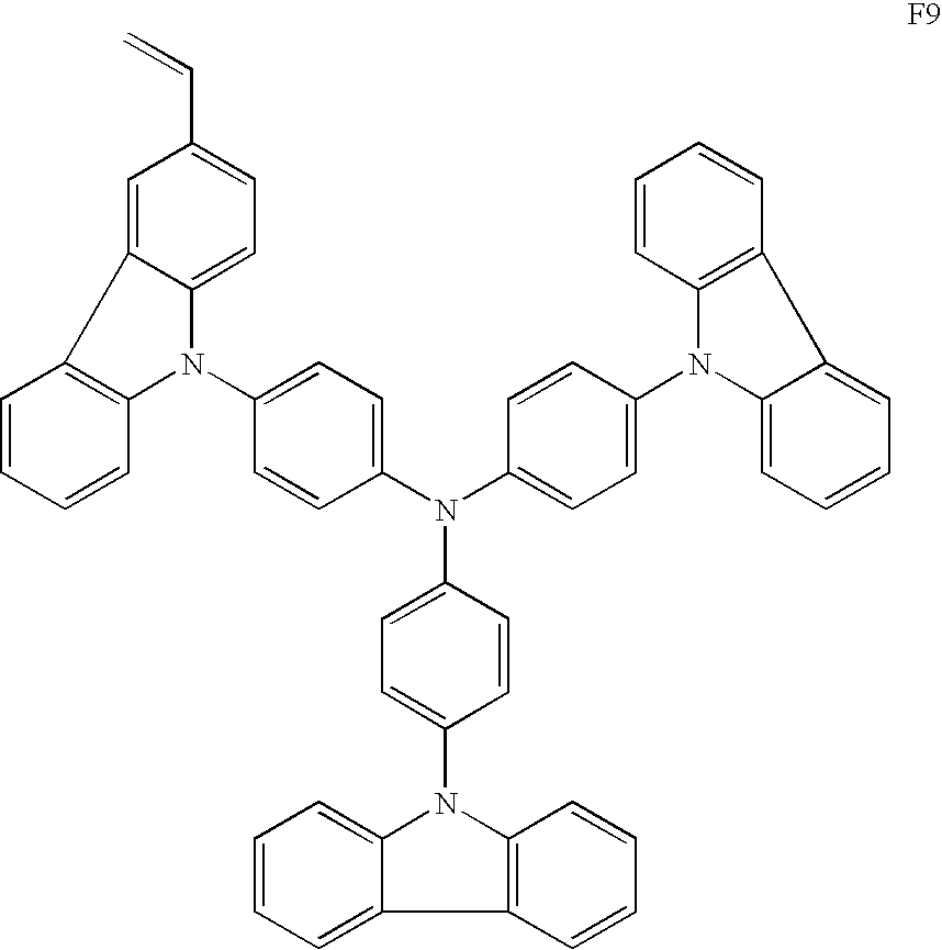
C1=CC=CC2=C1C1=CC(C=C)=CC=C1N2C1=CC=C(N(C2=CC=C(N3C4=CC=CC=C4C4=C3C=CC=C4)C=C2)C2=CC=C(N3C4=CC=CC=C4C4=C3C=CC=C4)C=C2)C=C1
